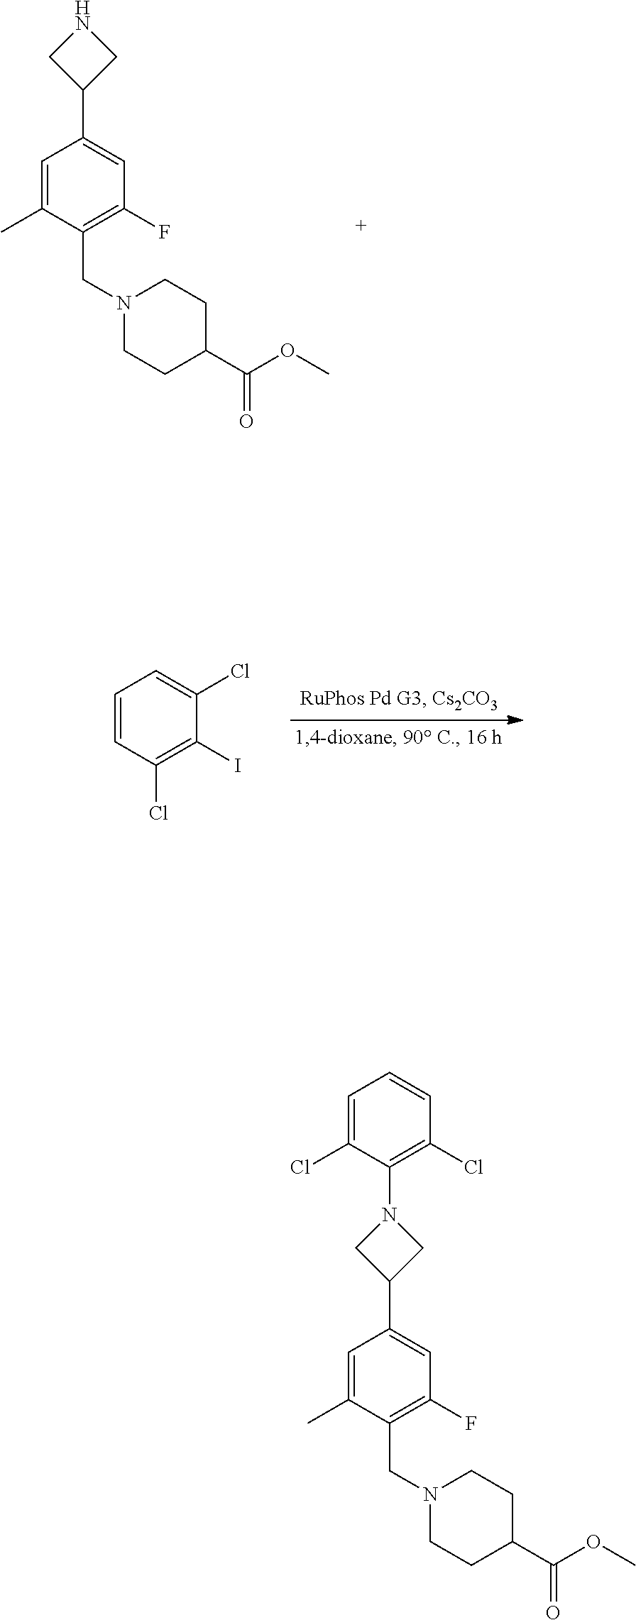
C1=C(C)C(CN2CCC(C(OC)=O)CC2)=C(F)C=C1C1CNC1.C1=CC(Cl)=C(I)C(Cl)=C1.C1=C(C)C(CN2CCC(C(OC)=O)CC2)=C(F)C=C1C1CN(C2=C(Cl)C=CC=C2Cl)C1
